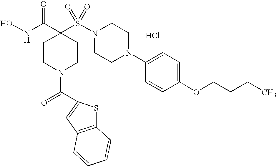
Cl.ONC(C1(S(N2CCN(C3=CC=C(OCCCC)C=C3)CC2)(=O)=O)CCN(C(=O)C2=CC3=C(S2)C=CC=C3)CC1)=O
